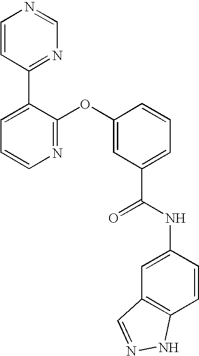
N1=C(OC2=CC(C(NC3=CC4=C(C=C3)NN=C4)=O)=CC=C2)C(C2=NC=NC=C2)=CC=C1
